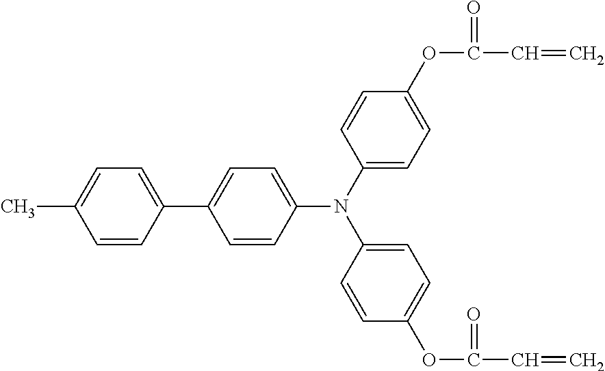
C1=CC(C2=CC=C(N(C3=CC=C(OC(C=C)=O)C=C3)C3=CC=C(OC(C=C)=O)C=C3)C=C2)=CC=C1C
